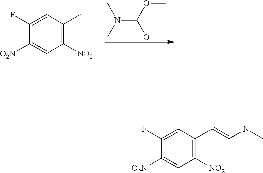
N(C(OC)OC)(C)C.C1=C(F)C([O2N])=CC([NO2])=C1C.C1=C(F)C([O2N])=CC([NO2])=C1C=CN(C)C
